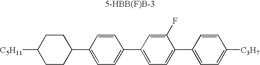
C1CC(C2=CC=C(C3=CC=C(C4=CC=C([C3H7])C=C4)C(F)=C3)C=C2)CCC1[C5H11].[5-HBB(F)B-3]
